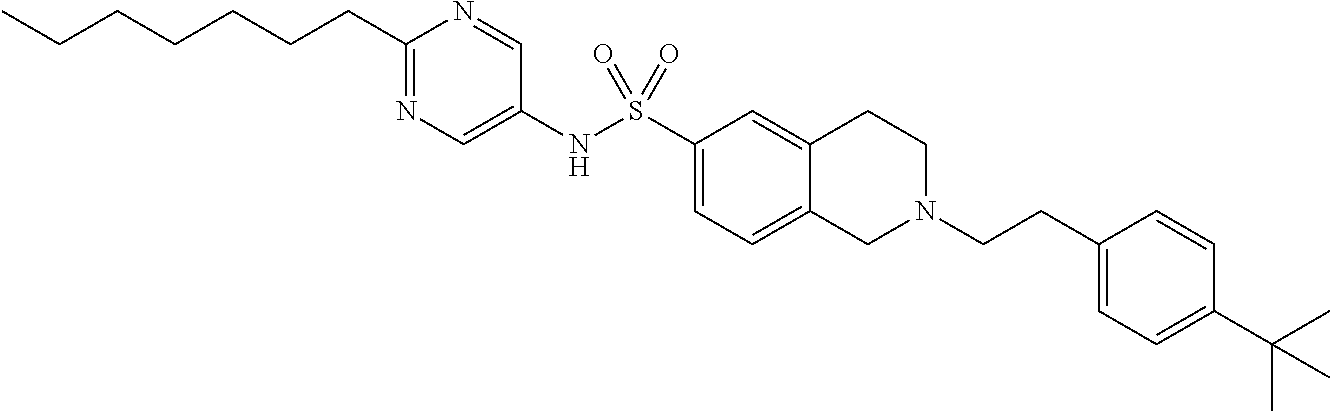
C1(CCCCCCC)=NC=C(NS(C2=CC=C3C(=C2)CCN(CCC2=CC=C(C(C)(C)C)C=C2)C3)(=O)=O)C=N1
